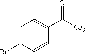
C1=CC(C([CF3])=O)=CC=C1Br
